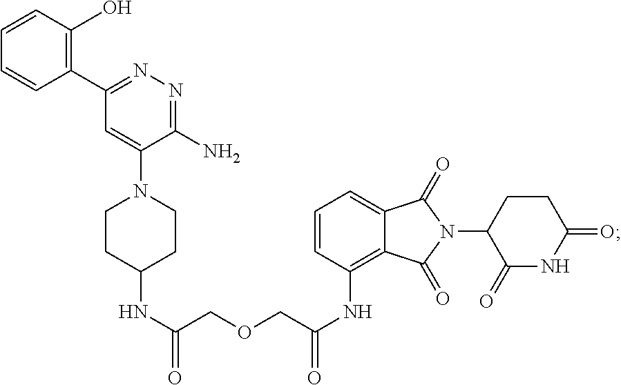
N(C(COCC(=O)NC1=C2C(=CC=C1)C(=O)N(C1C(=O)NC(=O)CC1)C2=O)=O)C1CCN(C2=CC(C3=C(O)C=CC=C3)=NN=C2N)CC1
